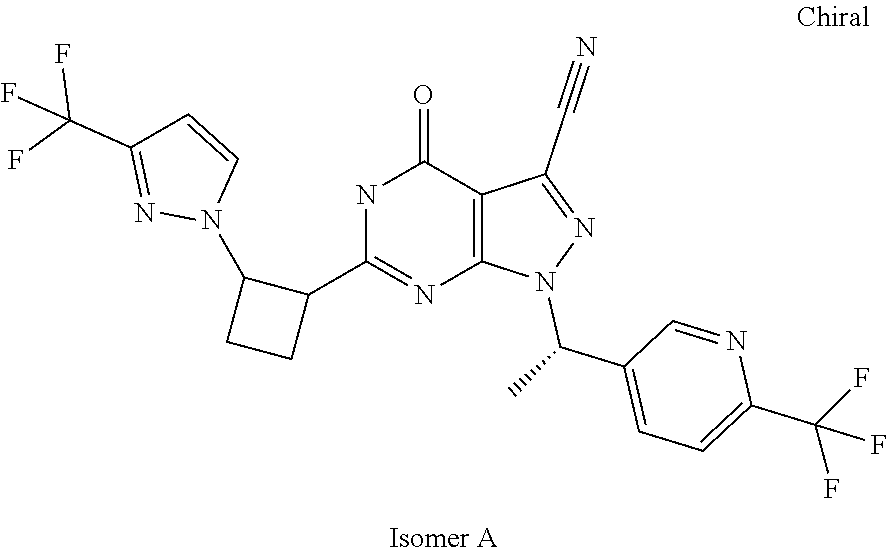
C1=C(C(F)(F)F)N=CC(C(C)N2N=C(C#N)C3=C2N=C(C2CCC2N2C=CC(C(F)(F)F)=N2)NC3=O)=C1
